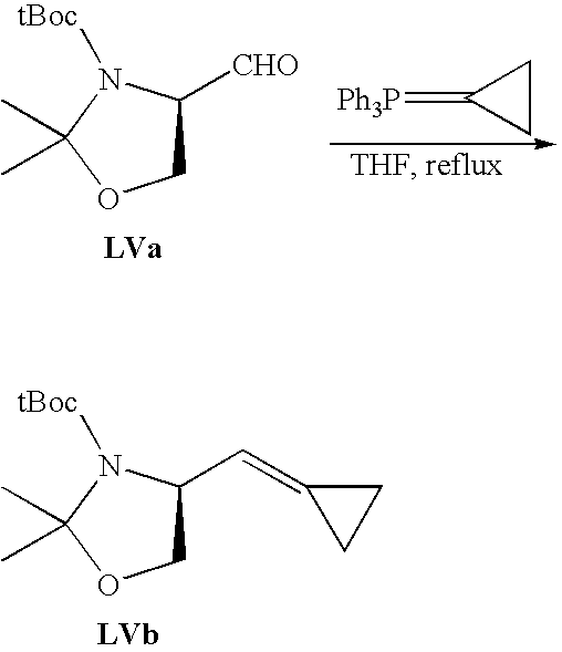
C1([CHO])COC(C)(C)N1[tBoc].[Ph3P]=C1CC1.C1(C=C2CC2)COC(C)(C)N1[tBoc]
